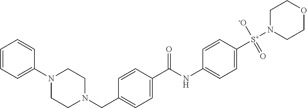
N1(C2=CC=CC=C2)CCN(CC2=CC=C(C(NC3=CC=C([S+](N4CCOCC4)([-O])=O)C=C3)=O)C=C2)CC1
